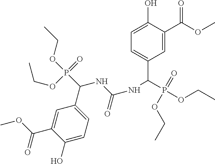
C1=C(C(=O)OC)C(O)=CC=C1C(P(OCC)(=O)OCC)NC(=O)NC(P(OCC)(=O)OCC)C1=CC=C(O)C(C(OC)=O)=C1
